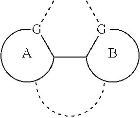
[A].B.[G](C)CC[G]C
